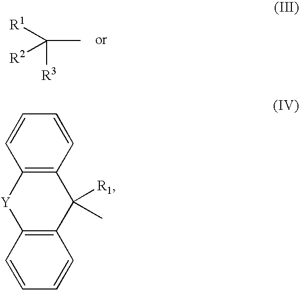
C([R3])(C)([R1])[R2].C12=C(C=CC=C1)C([R1])(C)C1=C([Y]2)C=CC=C1
